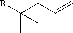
[R]C(CC=C)(C)C
